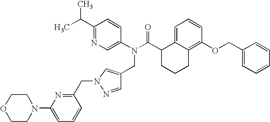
C1(C(C)C)=NC=C(N(C(C2CCCC3=C(OCC4=CC=CC=C4)C=CC=C23)=O)CC2=CN(CC3=NC(N4CCOCC4)=CC=C3)N=C2)C=C1
